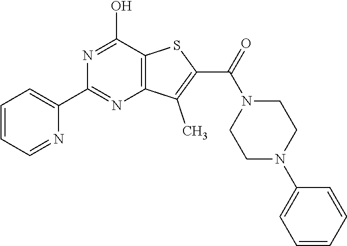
N1=C(O)C2=C(N=C1C1=CC=CC=N1)C(C)=C(C(=O)N1CCN(C3=CC=CC=C3)CC1)S2
